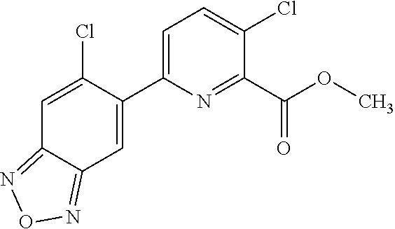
C1(Cl)=CC=C(C2=CC3=NON=C3C=C2Cl)N=C1C(OC)=O
